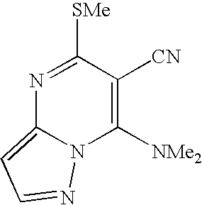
N1=C([SMe])C([CN])=C([NMe2])N2C1=CC=N2
